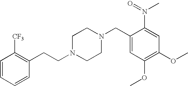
C(N1CCN(CC2=CC(OC)=C(OC)C=C2N(C)=O)CC1)CC1=C([CF3])C=CC=C1
